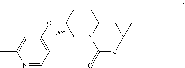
N1=CC=C(OC2CN(C(=O)OC(C)(C)C)CCC2)C=C1C
